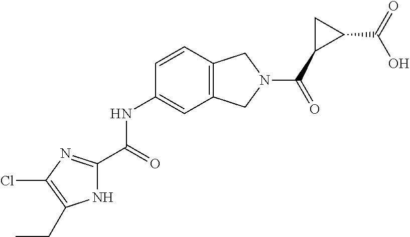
N1(C(C2C(C(=O)O)C2)=O)CC2=C(C1)C=C(NC(=O)C1=NC(Cl)=C(CC)N1)C=C2
